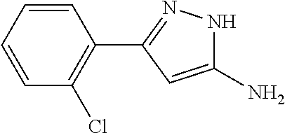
C1(N)=CC(C2=C(Cl)C=CC=C2)=NN1
